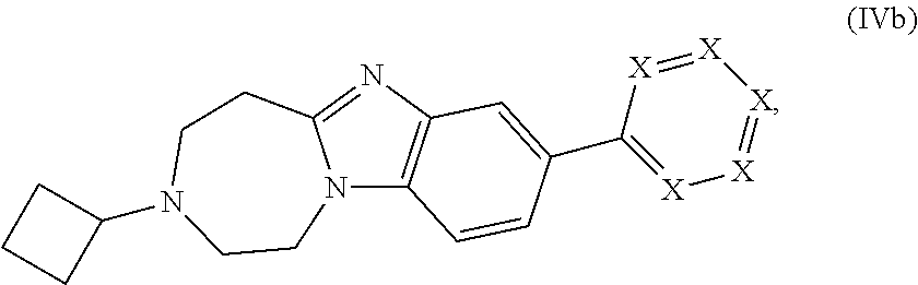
N12C3=C(N=C1CCN(C1CCC1)CC2)C=C(C1=[X][X]=[X][X]=[X]1)C=C3
